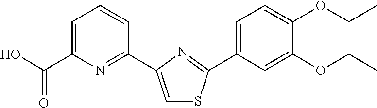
C1=C(C(O)=O)N=C(C2=CSC(C3=CC=C(OCC)C(OCC)=C3)=N2)C=C1
